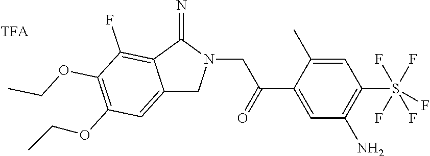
C12=CC(OCC)=C(OCC)C(F)=C1C(=N)N(CC(C1=CC(N)=C(S(F)(F)(F)(F)F)C=C1C)=O)C2
